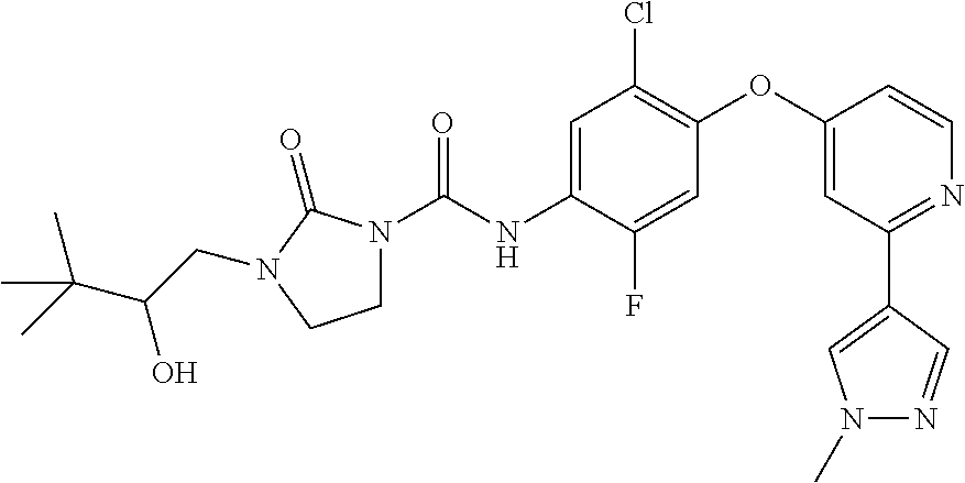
C1=C(NC(=O)N2CCN(CC(C(C)(C)C)O)C2=O)C(F)=CC(OC2=CC(C3=CN(C)N=C3)=NC=C2)=C1Cl
